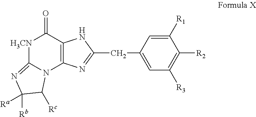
[H3CN]1C2=NC([Rb])([Ra])C([Rc])N2C2=C(C1=O)NC(CC1=CC([R3])=C([R2])C([R1])=C1)=N2
